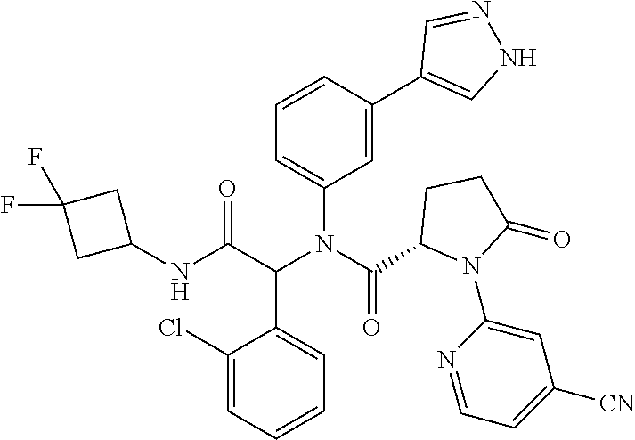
C1(NC(C(C2=CC=CC=C2Cl)N(C(=O)C2N(C3=CC([CN])=CC=N3)C(=O)CC2)C2=CC=CC(C3=CNN=C3)=C2)=O)CC(F)(F)C1
